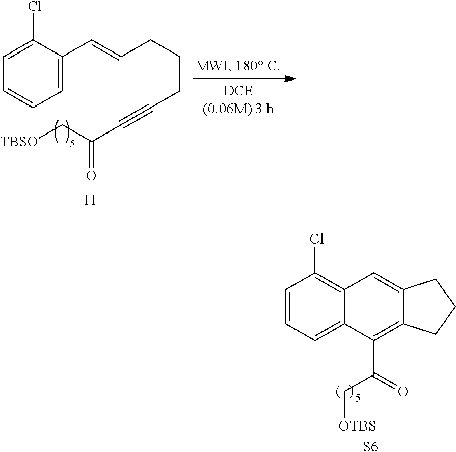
C1=CC=C2C(=C1Cl)C=C1C(=C2C(=O)C[OTBS])CCC1.[S6].C1=C(C=CCCCC#CC(C[TBSO])=O)C(Cl)=CC=C1
